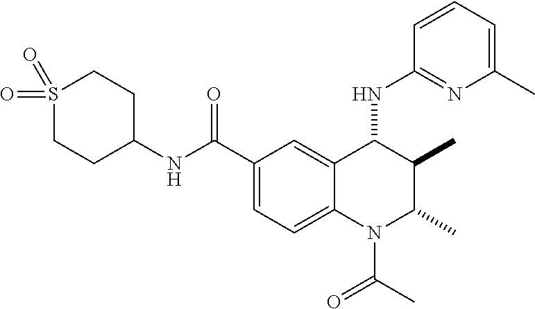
C1(C(NC2CCS(=O)(=O)CC2)=O)=CC=C2C(=C1)C(NC1=NC(C)=CC=C1)C(C)C(C)N2C(C)=O
